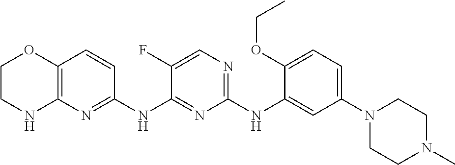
C1(NC2=CC(N3CCN(C)CC3)=CC=C2OCC)=NC=C(F)C(NC2=NC3=C(C=C2)OCCN3)=N1
